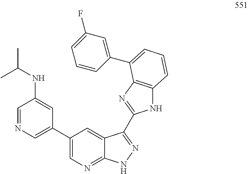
C1(C2=CN=CC(NC(C)C)=C2)=CN=C2C(=C1)C(C1=NC3=C(N1)C=CC=C3C1=CC(F)=CC=C1)=NN2
